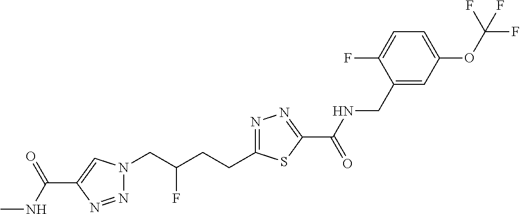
C1(C(NC)=O)=CN(CC(CCC2=NN=C(C(=O)NCC3=CC(OC(F)(F)F)=CC=C3F)S2)F)N=N1
